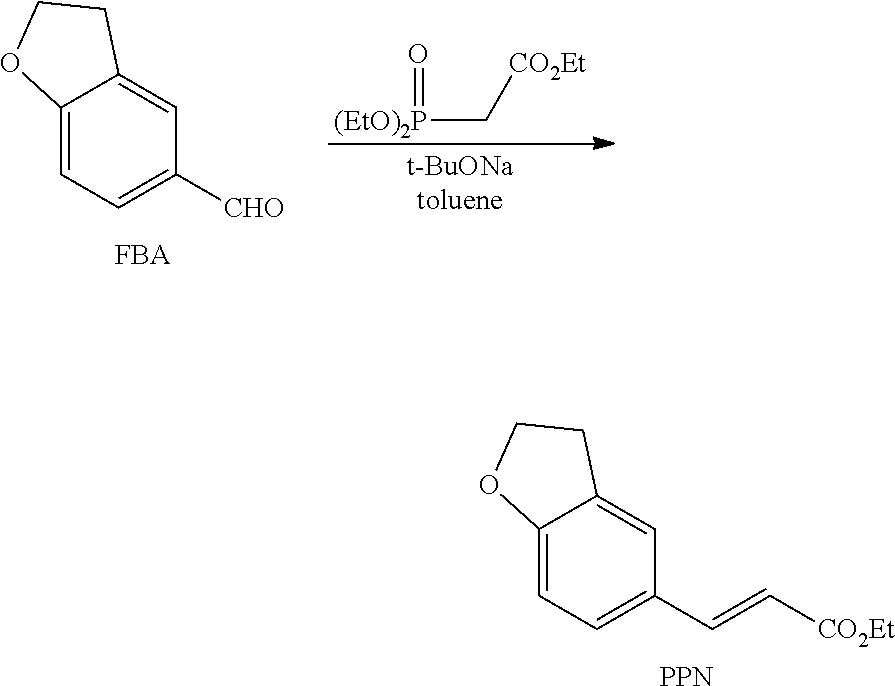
C12=CC=C(C=C[CO2Et])C=C1CCO2.[PPN].C12=CC=C([CHO])C=C1CCO2.[(EtO)2P](C[CO2Et])=O
